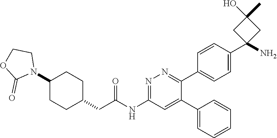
C1(C2=CC(NC(CC3CCC(N4CCOC4=O)CC3)=O)=NN=C2C2=CC=C(C3(N)CC(O)(C)C3)C=C2)=CC=CC=C1
